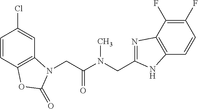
C1=CC2=C(C=C1Cl)N(CC(N(CC1=NC3=C(C=CC(F)=C3F)N1)C)=O)C(=O)O2
